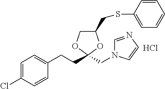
Cl.C1=C(Cl)C=CC(CCC2(CN3C=NC=C3)OC(CSC3=CC=CC=C3)CO2)=C1
